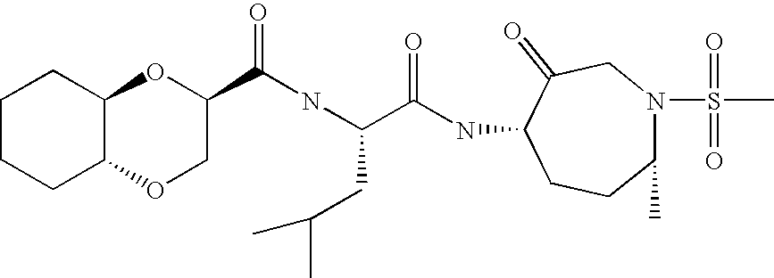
C1CCC2C(C1)OC(C(NC(C(NC1CCC(C)N(S(C)(=O)=O)CC1=O)=O)CC(C)C)=O)CO2
